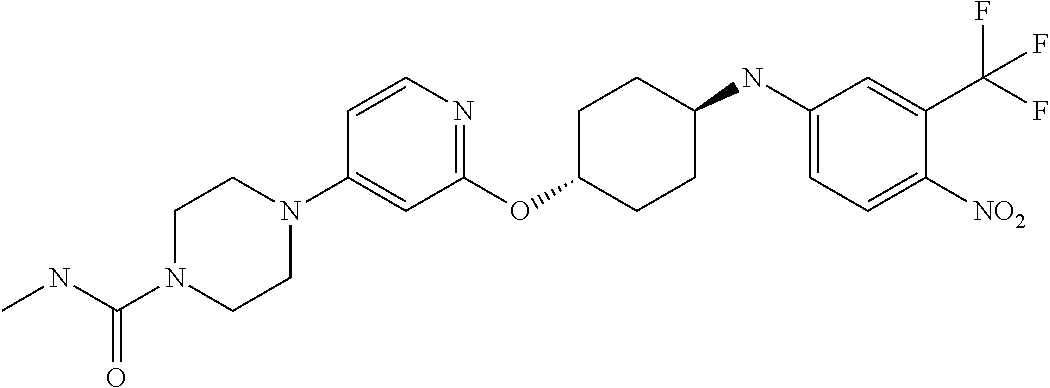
C1(OC2CCC(NC3=CC=C([NO2])C(C(F)(F)F)=C3)CC2)=NC=CC(N2CCN(C(NC)=O)CC2)=C1
